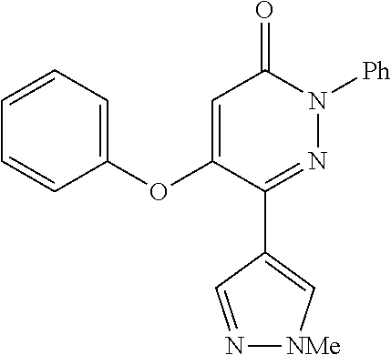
C1=CC=C(OC2=CC(=O)N([Ph])N=C2C2=C[NMe]N=C2)C=C1
